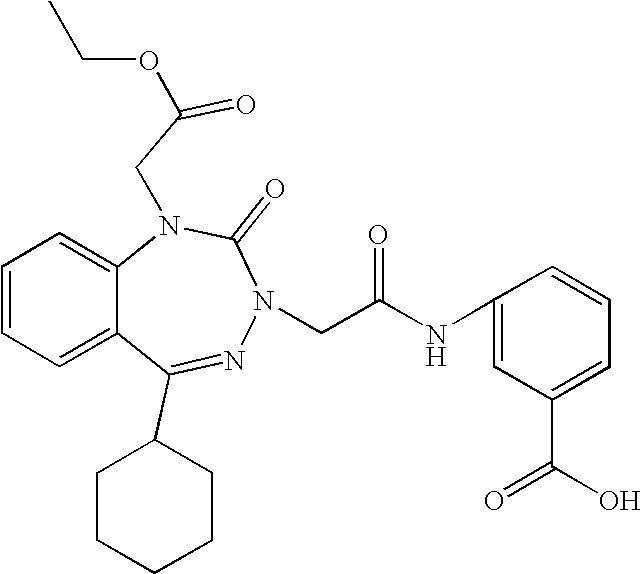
C1=CC=C2C(=C1)N(CC(=O)OCC)C(=O)N(CC(NC1=CC(C(O)=O)=CC=C1)=O)N=C2C1CCCCC1
